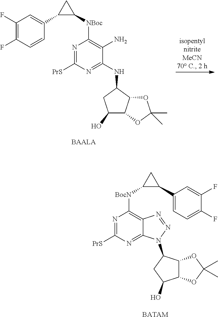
N1=C([PrS])N=C2C(=C1[BocN]C1C(C3=CC=C(F)C(F)=C3)C1)N=NN2C1C2C(C(O)C1)OC(C)(C)O2.[BATAM].N1=C([PrS])N=C(NC2C3C(C(O)C2)OC(C)(C)O3)C(N)=C1[NBoc]C1CC1C1=CC(F)=C(F)C=C1
